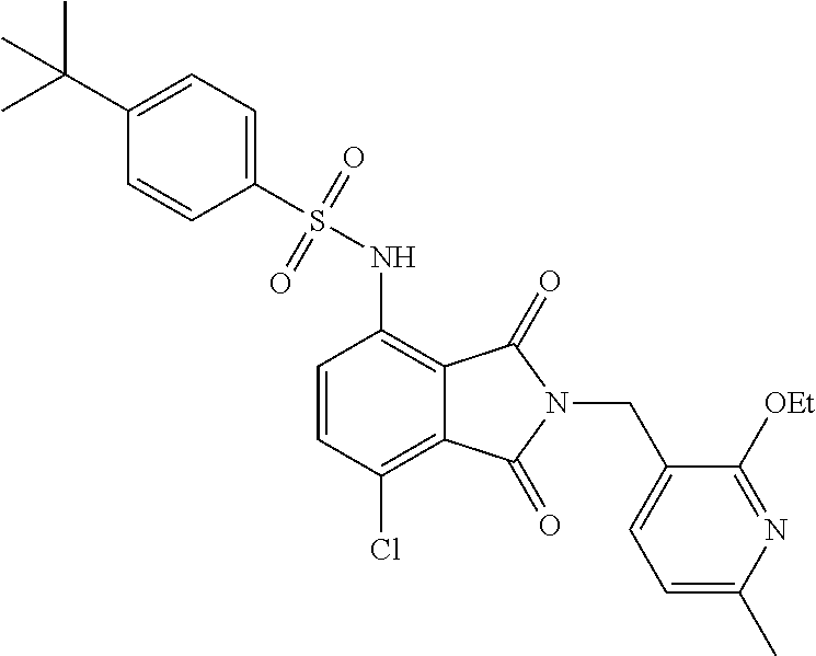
C1=CC(Cl)=C2C(=C1NS(=O)(=O)C1=CC=C(C(C)(C)C)C=C1)C(=O)N(CC1=CC=C(C)N=C1[OEt])C2=O
